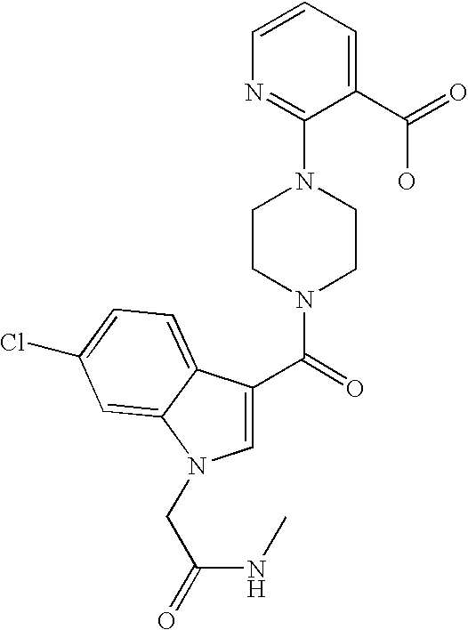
C1=CC=C(C(=O)O)C(N2CCN(C(=O)C3=CN(CC(NC)=O)C4=CC(Cl)=CC=C34)CC2)=N1
